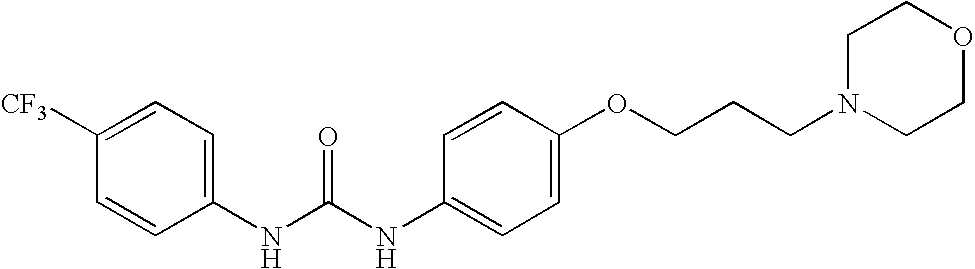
C1([CF3])=CC=C(NC(NC2=CC=C(OCCCN3CCOCC3)C=C2)=O)C=C1
